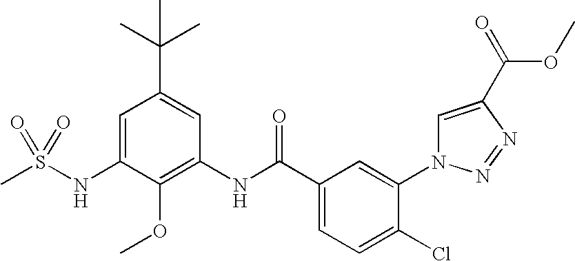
CS(NC1=CC(C(C)(C)C)=CC(NC(C2=CC=C(Cl)C(N3C=C(C(=O)OC)N=N3)=C2)=O)=C1OC)(=O)=O
